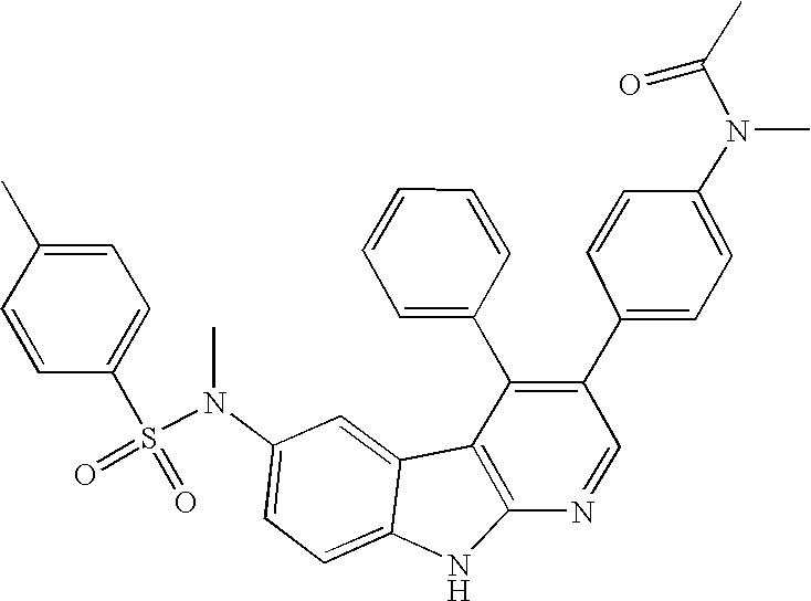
N(C1=CC=C2C(=C1)C1=C(N2)N=CC(C2=CC=C(N(C(C)=O)C)C=C2)=C1C1=CC=CC=C1)(S(C1=CC=C(C)C=C1)(=O)=O)C
